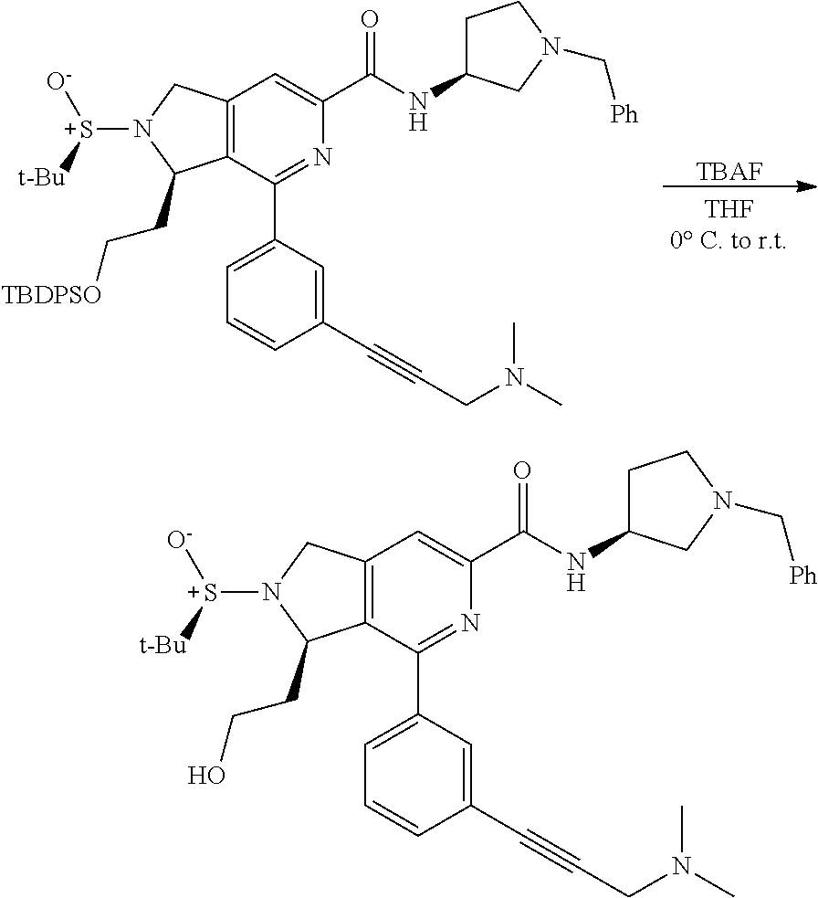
[TBAF].C12=C(C(C3=CC=CC(C#CCN(C)C)=C3)=NC(C(NC3CCN(C[Ph])C3)=O)=C1)C(CC[TBDPSO])N([S+]([t-Bu])[O-])C2.C12=C(C(C3=CC=CC(C#CCN(C)C)=C3)=NC(C(NC3CCN(C[Ph])C3)=O)=C1)C(CCO)N([S+]([t-Bu])[O-])C2
